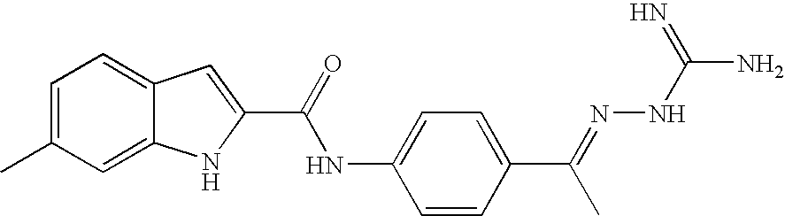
C1=C(C)C=C2C(=C1)C=C(C(NC1=CC=C(C(=NNC(N)=N)C)C=C1)=O)N2
